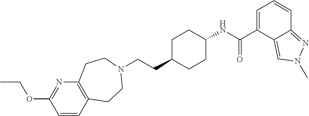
C(CC1CCC(NC(C2=CC=CC3=NN(C)C=C23)=O)CC1)N1CCC2=C(N=C(OCC)C=C2)CC1
